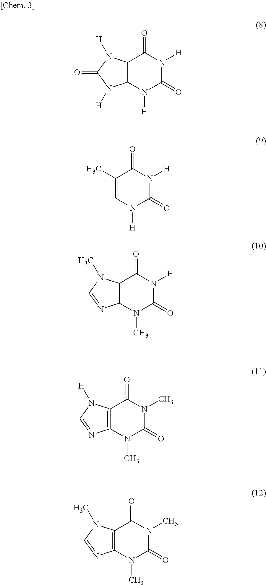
C12=C(N([H])C(=O)N([H])C1=O)N([H])C(=O)N2[H].C1(C)=CN([H])C(=O)N([H])C1=O.C12=C(N(C)C(=O)N([H])C1=O)N=CN2C.C12=C(N(C)C(=O)N(C)C1=O)N=CN2[H].C12=C(N(C)C(=O)N(C)C1=O)N=CN2C
